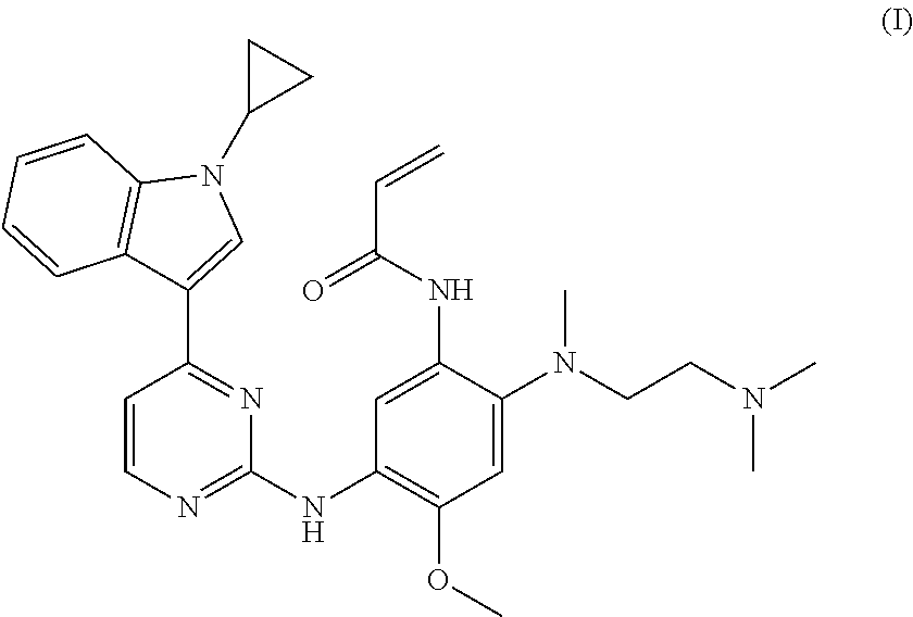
C1=CN=C(NC2=C(OC)C=C(N(CCN(C)C)C)C(NC(C=C)=O)=C2)N=C1C1=CN(C2CC2)C2=C1C=CC=C2
